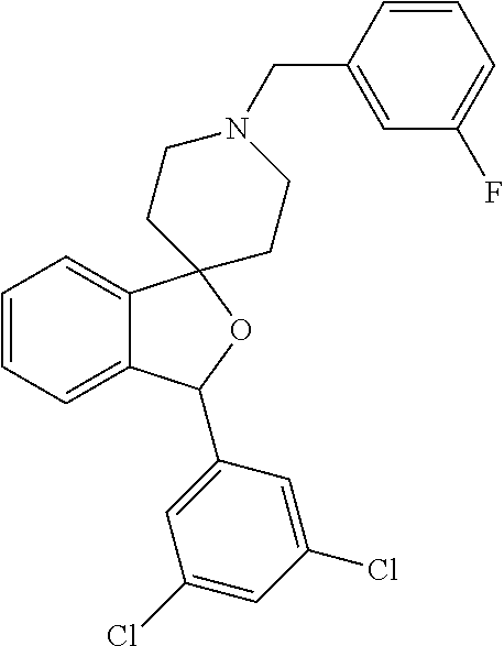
C1=CC=C2C(=C1)C1(OC2C2=CC(Cl)=CC(Cl)=C2)CCN(CC2=CC(F)=CC=C2)CC1
